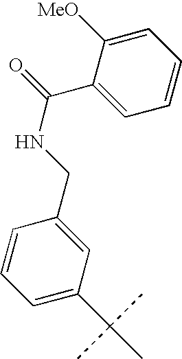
C1=C(C(C)(C)C)C=C(CNC(C2=CC=CC=C2[MeO])=O)C=C1
